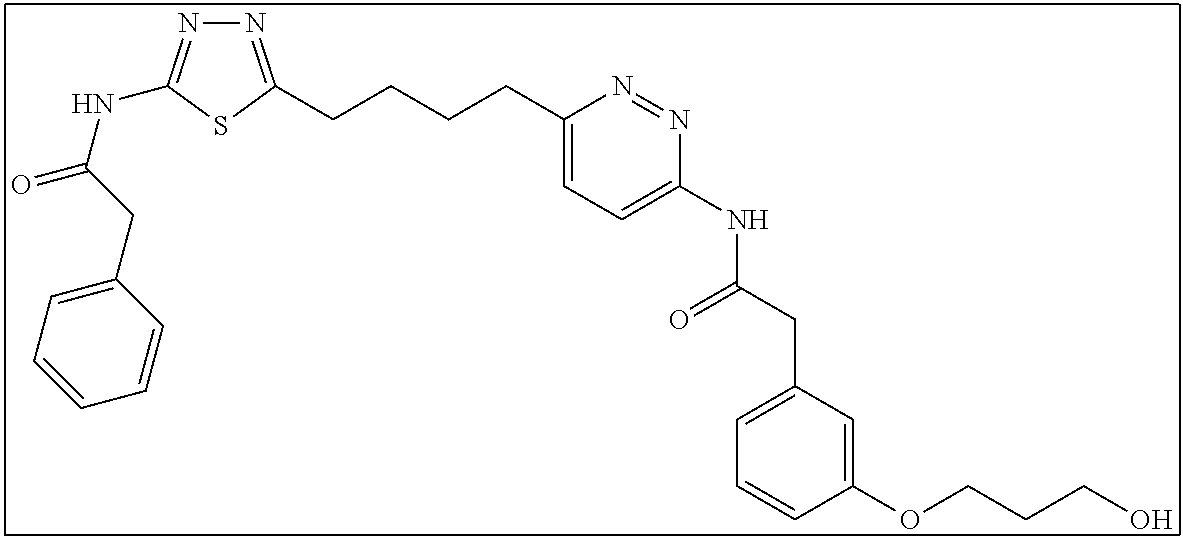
N1=C(CCCCC2=CC=C(NC(CC3=CC=CC(OCCCO)=C3)=O)N=N2)SC(NC(=O)CC2=CC=CC=C2)=N1
